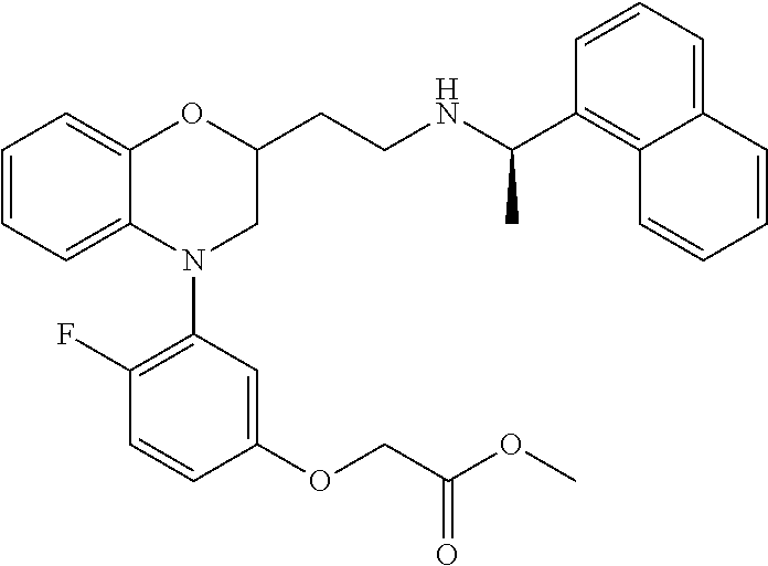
C1=CC=C2C(=C1)OC(CCNC(C1=C3C(=CC=C1)C=CC=C3)C)CN2C1=C(F)C=CC(OCC(OC)=O)=C1
